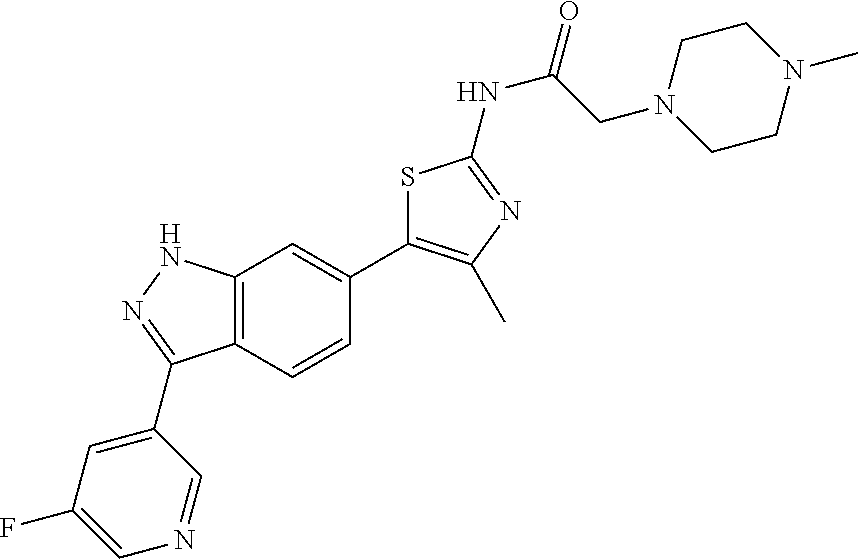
C(CN1CCN(C)CC1)(NC1=NC(C)=C(C2=CC3=C(C=C2)C(C2=CC(F)=CN=C2)=NN3)S1)=O
